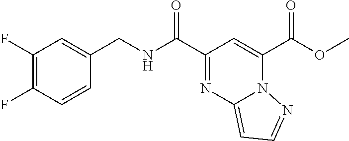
O(C(C1=CC(C(NCC2=CC(F)=C(F)C=C2)=O)=NC2=CC=NN12)=O)C
